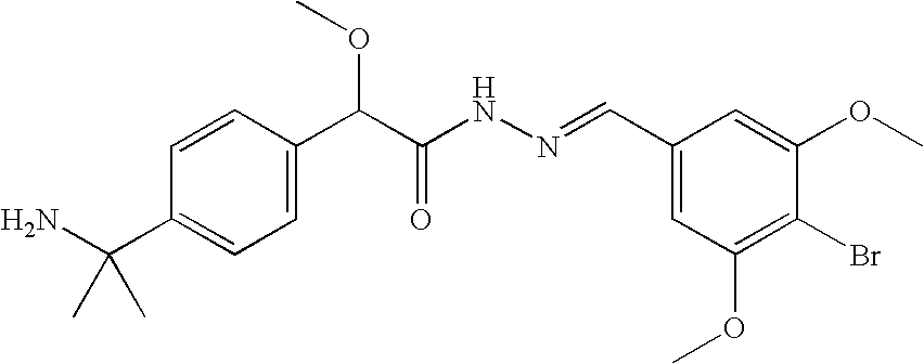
C1=CC(C(C(NN=CC2=CC(OC)=C(Br)C(OC)=C2)=O)OC)=CC=C1C(N)(C)C
